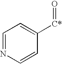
C1=NC=CC([C*]=O)=C1
